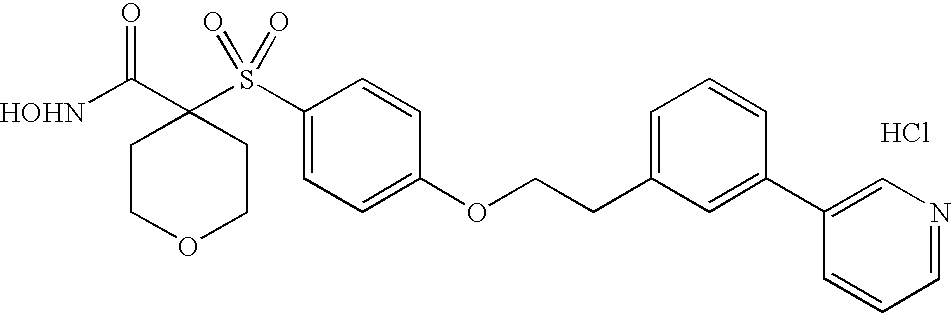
[HOHN]C(C1(S(C2=CC=C(OCCC3=CC=CC(C4=CN=CC=C4)=C3)C=C2)(=O)=O)CCOCC1)=O.Cl
